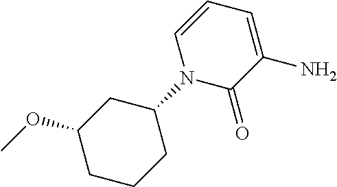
C1CCC(N2C(=O)C(N)=CC=C2)CC1OC
